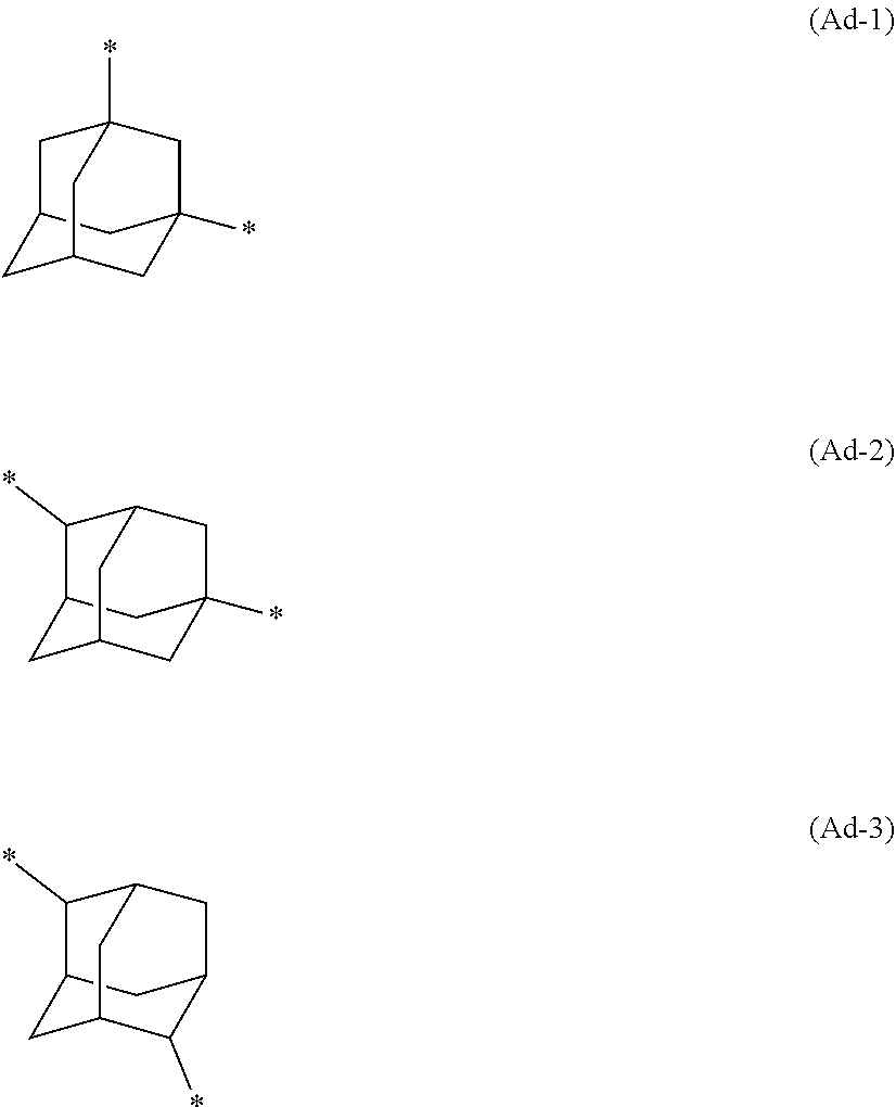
C12CC3CC(*)(C1)CC(*)(C2)C3.C12CC3CC(*)(C1)CC(C2*)C3.C12CC3C(*)C(C1)CC(C2*)C3
